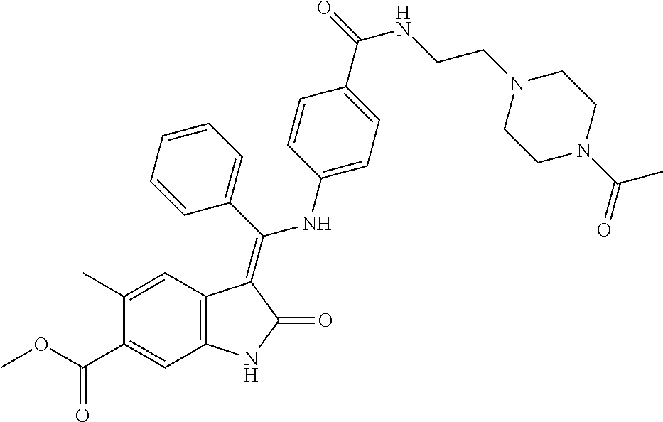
C1(C)=CC2=C(C=C1C(OC)=O)NC(=O)C2=C(C1=CC=CC=C1)NC1=CC=C(C(=O)NCCN2CCN(C(=O)C)CC2)C=C1
